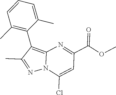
C12=C(C3=C(C)C=CC=C3C)C(C)=NN1C(Cl)=CC(C(OC)=O)=N2
